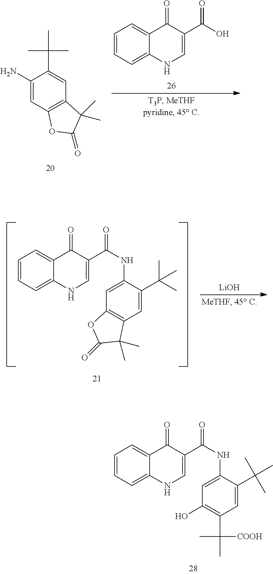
C1(N)=CC2=C(C=C1C(C)(C)C)C(C)(C)C(=O)O2.C1=CC=C2C(=C1)C(=O)C(C(=O)O)=CN2.C1=CC=C2C(=C1)C(=O)C(C(=O)NC1=CC3=C(C=C1C(C)(C)C)C(C)(C)C(=O)O3)=CN2.[LiOH].C1=CC=C2C(=C1)C(=O)C(C(=O)NC1=CC(O)=C(C(C)(C)[COOH])C=C1C(C)(C)C)=CN2
